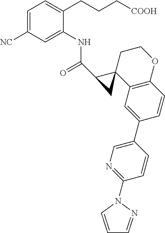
C1=C([NC])C=C(NC(=O)C2C3(C4=C(OCC3)C=CC(C3=CN=C(N5N=CC=C5)C=C3)=C4)C2)C(CCC[COOH])=C1
